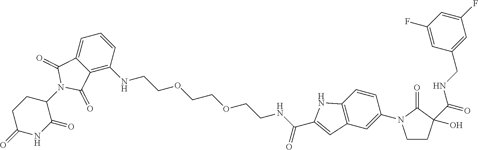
C1(=O)NC(=O)C(N2C(=O)C3=C(NCCOCCOCCNC(C4=CC5=C(N4)C=CC(N4CCC(O)(C(=O)NCC6=CC(F)=CC(F)=C6)C4=O)=C5)=O)C=CC=C3C2=O)CC1
